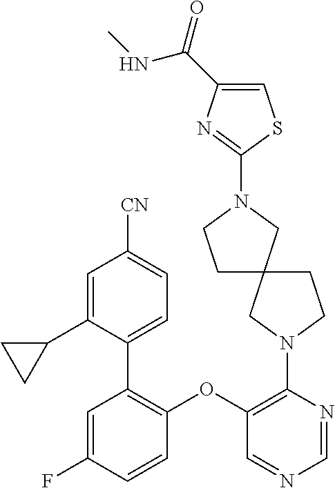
C1(N2CC3(CC2)CCN(C2=NC(C(=O)NC)=CS2)C3)=C(OC2=C(C3=CC=C([CN])C=C3C3CC3)C=C(F)C=C2)C=NC=N1
